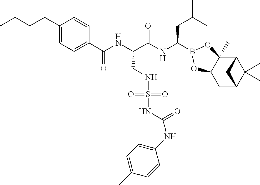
C1C2C(C)(C)C(C3(C)C1OB(C(NC(C(CNS(=O)(NC(=O)NC1=CC=C(C)C=C1)=O)NC(=O)C1=CC=C(CCCC)C=C1)=O)CC(C)C)O3)C2
